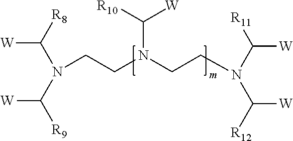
[W]C(N(CCN(CCN(C([W])[R11])C([R12])[W])C([R10])[W])C([R9])[W])[R8]
